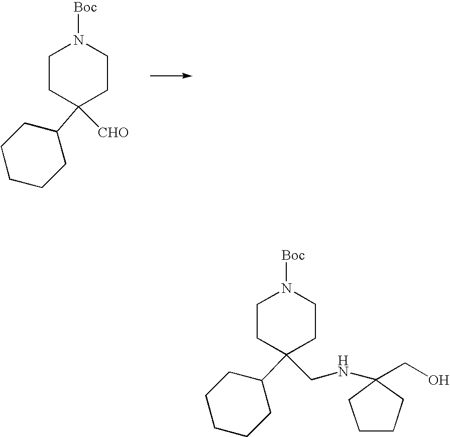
C1CC(C2CCCCC2)([CHO])CCN1[Boc].C1CC(C2CCCCC2)(CNC2(CO)CCCC2)CCN1[Boc]
